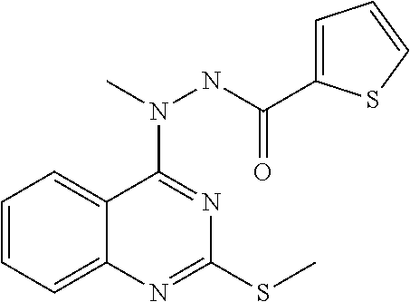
C1=CC=C2C(=C1)C(N(NC(=O)C1=CC=CS1)C)=NC(SC)=N2
